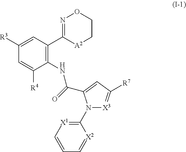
C1=C([R4])C(NC(=O)C2=CC([R7])=[X3]N2C2=[X1]C=CC=[X2]2)=C(C2=NOCC[A2]2)C=C1[R3]
